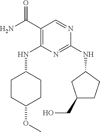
O=C(C1=C(NC2CCC(OC)CC2)N=C(NC2CCC(CO)C2)N=C1)N
